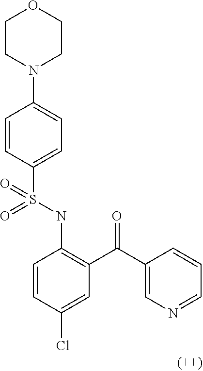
C1=CC(S(NC2=C(C(C3=CN=CC=C3)=O)C=C(Cl)C=C2)(=O)=O)=CC=C1N1CCOCC1
